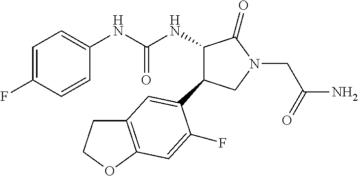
C1=C(F)C=CC(NC(NC2C(C3=CC4=C(OCC4)C=C3F)CN(CC(N)=O)C2=O)=O)=C1
